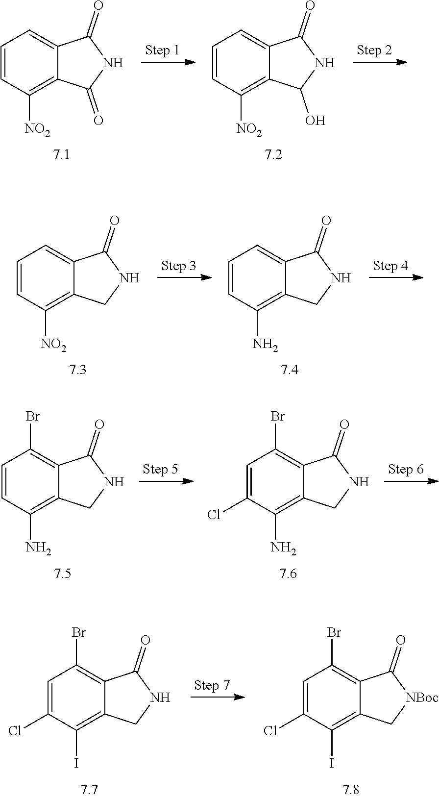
C1=CC([NO2])=C2C(=C1)C(=O)NC2=O.C1=CC([NO2])=C2C(=C1)C(=O)NC2O.C1=CC([NO2])=C2C(=C1)C(=O)NC2.C1=CC(N)=C2C(=C1)C(=O)NC2.C1=C(Cl)C(I)=C2C(=C1Br)C(=O)NC2.C1=C(Cl)C(I)=C2C(=C1Br)C(=O)[NBoc]C2.C1=CC(N)=C2C(=C1Br)C(=O)NC2.C1=C(Cl)C(N)=C2C(=C1Br)C(=O)NC2
